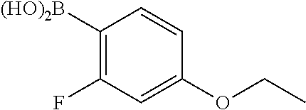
C1([(HO)2B])=C(F)C=C(OCC)C=C1
